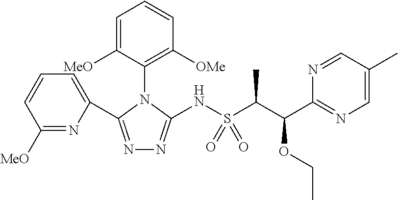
N1=C(C2=CC=CC([MeO])=N2)N(C2=C([OMe])C=CC=C2[MeO])C(NS(C(C(C2=NC=C(C)C=N2)OCC)C)(=O)=O)=N1
